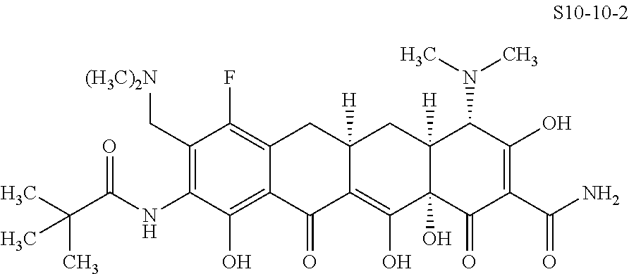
N(C1=C(C[(H3C)2N])C(F)=C2C(=C1O)C(=O)C1=C(O)C3(O)C([H])(CC1([H])C2)C(N(C)C)C(O)=C(C(N)=O)C3=O)C(C(C)(C)C)=O
